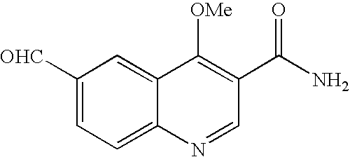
C1([OHC])=CC=C2C(=C1)C([OMe])=C(C(N)=O)C=N2
